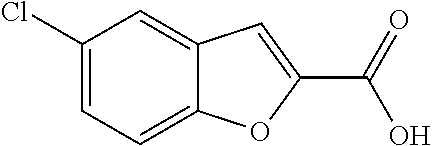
C1(Cl)=CC=C2C(=C1)C=C(C(=O)O)O2
